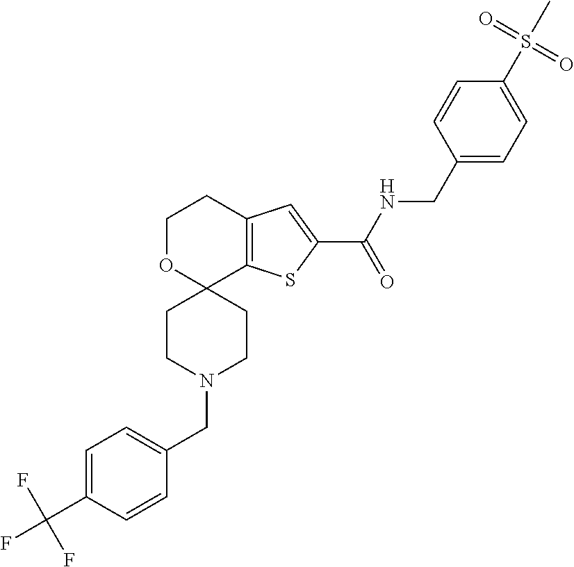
C1=C(CNC(C2=CC3=C(S2)C2(OCC3)CCN(CC3=CC=C(C(F)(F)F)C=C3)CC2)=O)C=CC(S(=O)(=O)C)=C1
